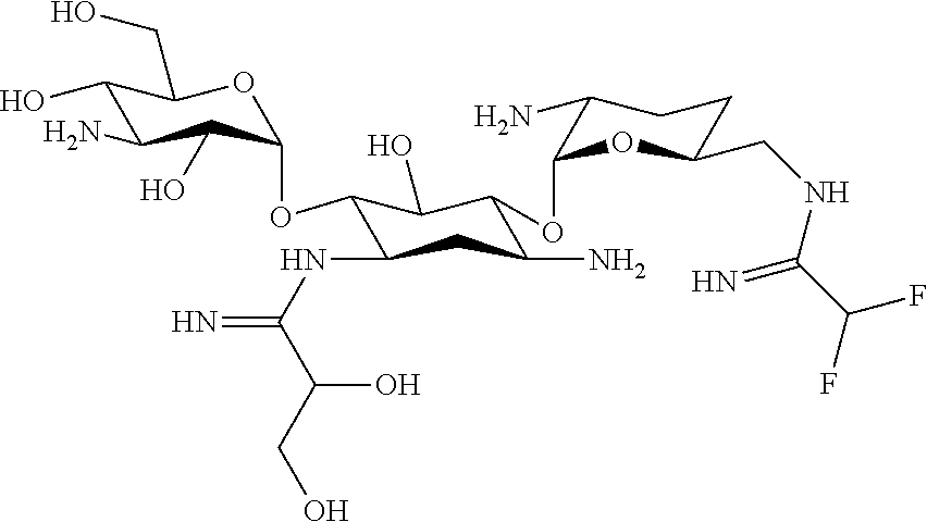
C1(O)C(N)C(O)C(OC2C(NC(=N)C(O)CO)CC(N)C(OC3OC(CNC(C(F)F)=N)CCC3N)C2O)OC1CO
